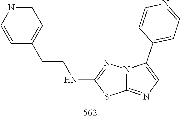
C1(NCCC2=CC=NC=C2)=NN2C(=NC=C2C2=CC=NC=C2)S1
